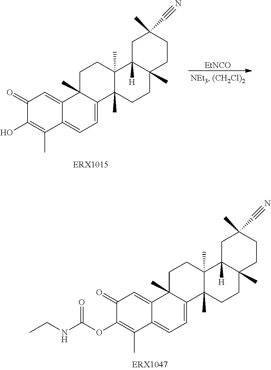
C1(=O)C(OC(NCC)=O)=C(C)C2=CC=C3C(C)(C2=C1)CCC1(C)C3(C)CCC2(C)C1([H])CC(C)(C#N)CC2.C1(=O)C(O)=C(C)C2=CC=C3C(C)(C2=C1)CCC1(C)C3(C)CCC2(C)C1([H])CC(C)(C#N)CC2.[EtNCO]
